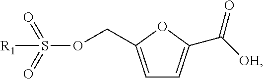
C1=C(COS(=O)(=O)[R1])OC(C(=O)[OH])=C1
